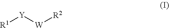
[R1][Y][W][R2]
